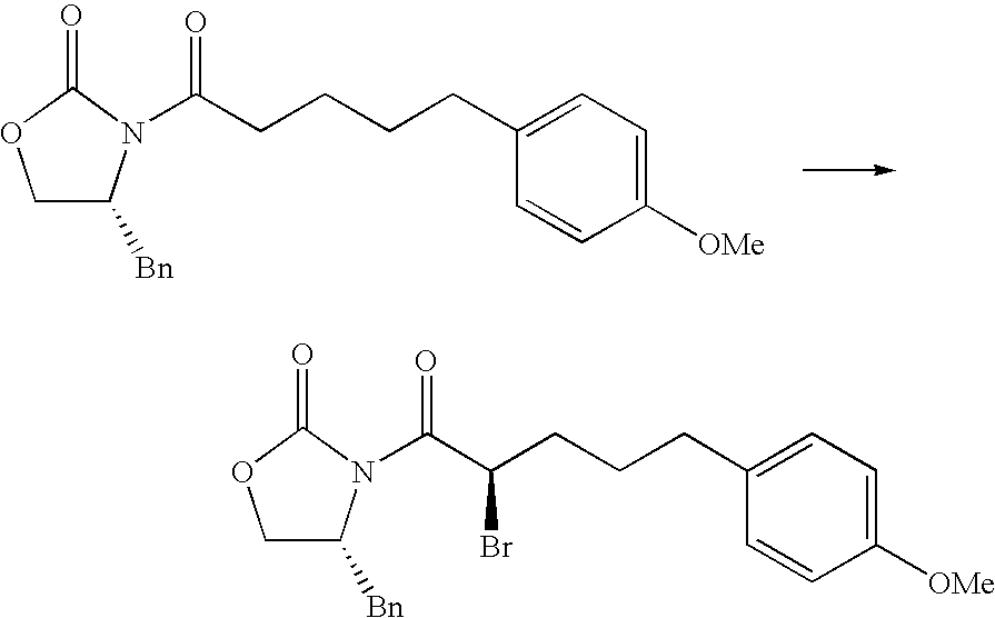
C1C([Bn])N(C(CCCCC2=CC=C([OMe])C=C2)=O)C(=O)O1.C1C([Bn])N(C(C(CCCC2=CC=C([OMe])C=C2)Br)=O)C(=O)O1
